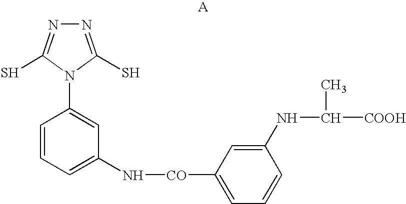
N1=C(S)N(C2=CC(N[CO]C3=CC=CC(NC(C)[COOH])=C3)=CC=C2)C(S)=N1
